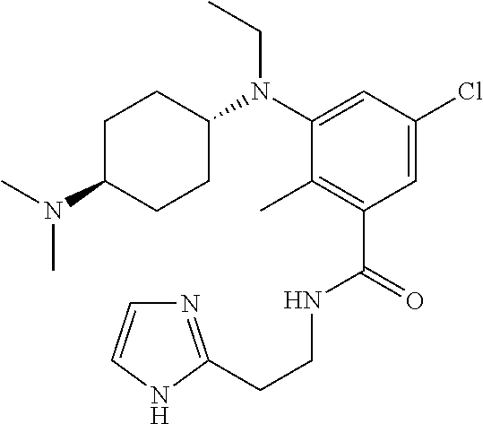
C(CNC(C1=C(C)C(N(CC)C2CCC(N(C)C)CC2)=CC(Cl)=C1)=O)C1=NC=CN1
